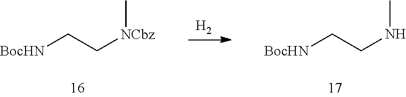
[H2].[BocHN]CCNC.[BocHN]CC[NCbz]C
